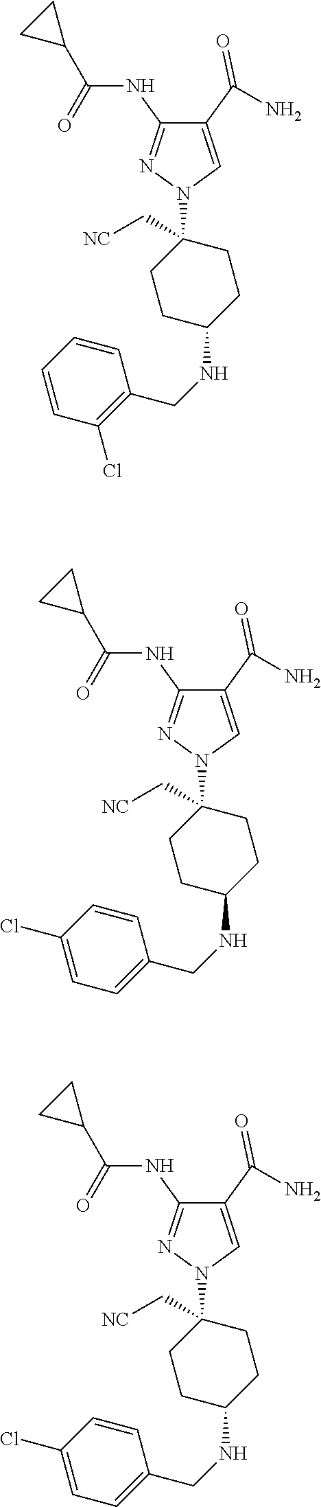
C1(C(N)=O)=CN(C2(C[NC])CCC(NCC3=C(Cl)C=CC=C3)CC2)N=C1NC(=O)C1CC1.C1(C(N)=O)=CN(C2(C[NC])CCC(NCC3=CC=C(Cl)C=C3)CC2)N=C1NC(=O)C1CC1.C1(C(N)=O)=CN(C2(C[NC])CCC(NCC3=CC=C(Cl)C=C3)CC2)N=C1NC(=O)C1CC1
